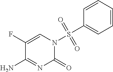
C1(F)=CN(S(=O)(C2=CC=CC=C2)=O)C(=O)N=C1N
